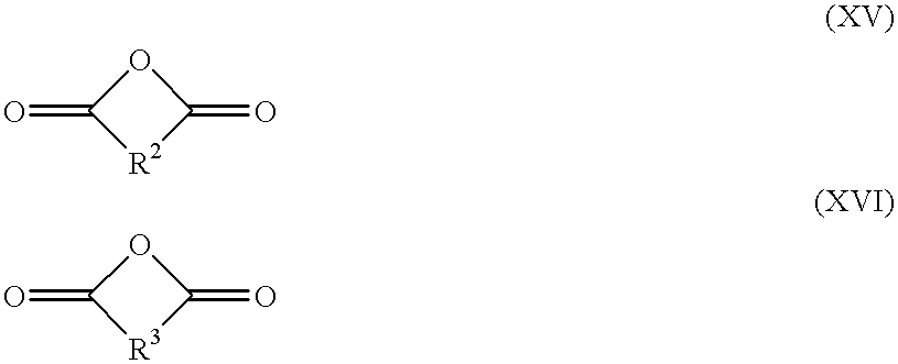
O1C(=O)[R2]C1=O.O1C(=O)[R3]C1=O
